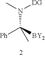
CN([DG])C([Ph])([BY2])C
